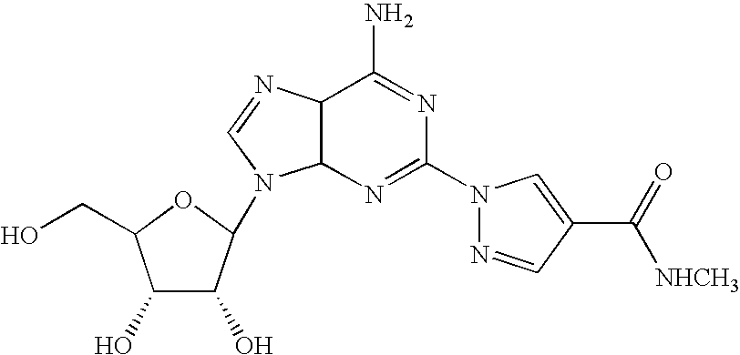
C1(O)C(O)C(N2C3C(N=C2)C(N)=NC(N2N=CC(C(=O)[NHCH3])=C2)=N3)OC1CO
